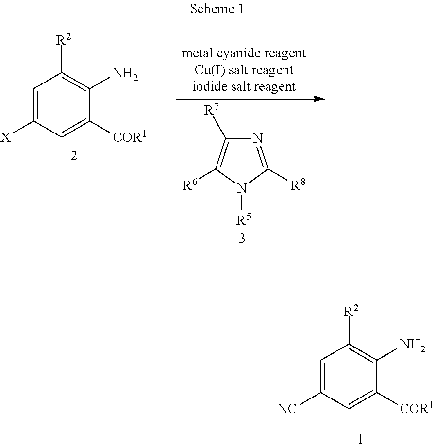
C1=C([X])C=C([COR1])C(N)=C1[R2].N1=C([R8])N([R5])C([R6])=C1[R7].C1=C([NC])C=C([COR1])C(N)=C1[R2]
